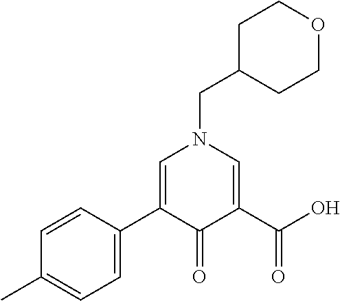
C1=CC(C2=CN(CC3CCOCC3)C=C(C(O)=O)C2=O)=CC=C1C
